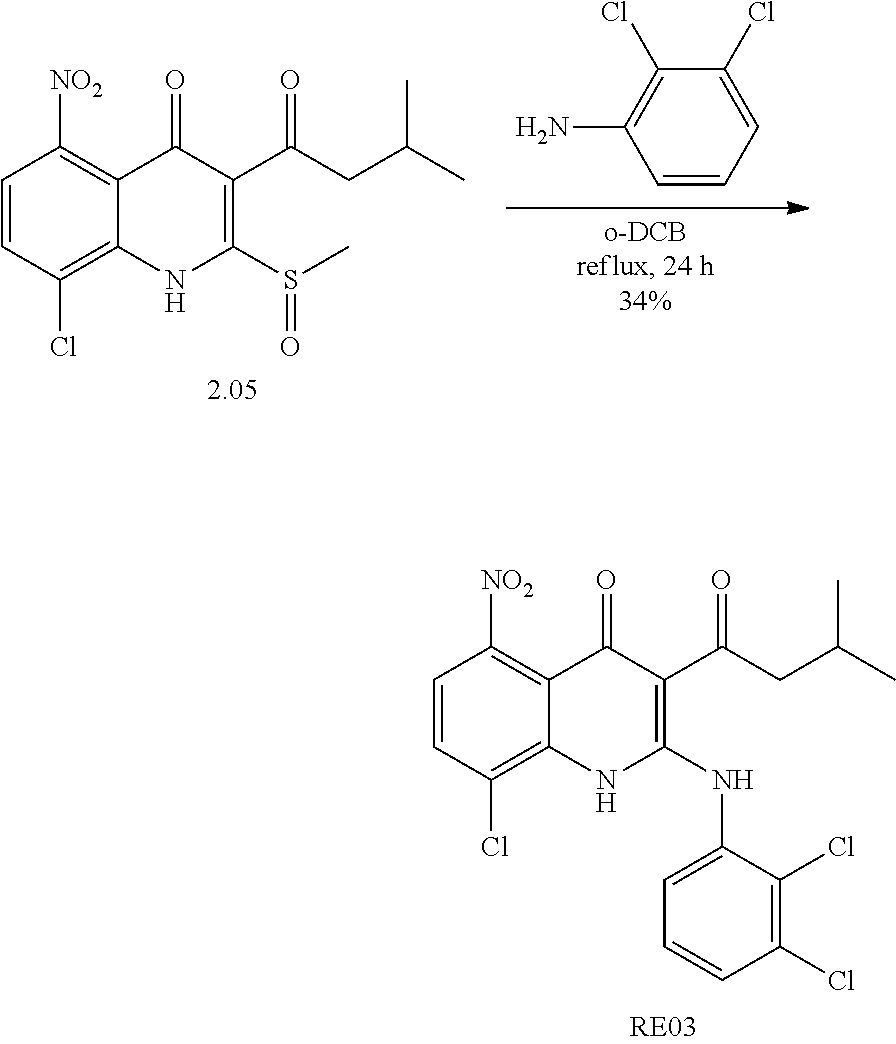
C1(=O)C(C(CC(C)C)=O)=C(NC2=CC=CC(Cl)=C2Cl)NC2=C(Cl)C=CC([NO2])=C12.C1(=O)C(C(CC(C)C)=O)=C(S(C)=O)NC2=C(Cl)C=CC([NO2])=C12.C1=CC=C(Cl)C(Cl)=C1N
